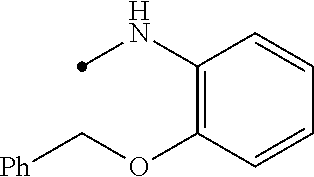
C1(NC)=C(OC[Ph])C=CC=C1
